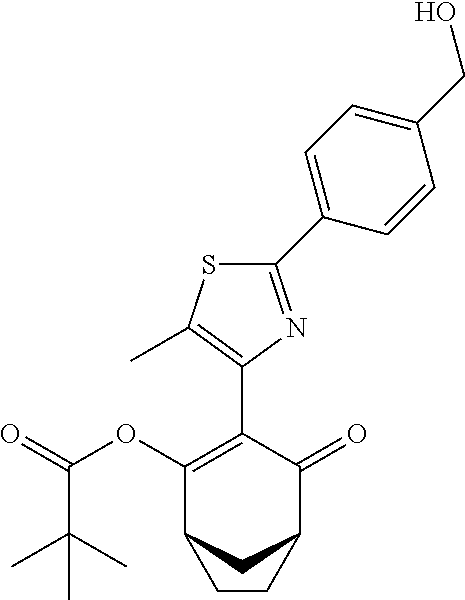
C1(C2=CC=C(CO)C=C2)=NC(C2=C(OC(=O)C(C)(C)C)C3CC(C2=O)CC3)=C(C)S1
